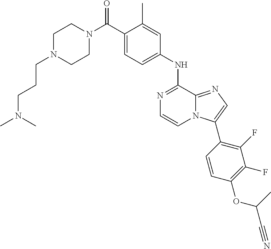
C(C1=CC=C(NC2=NC=CN3C2=NC=C3C2=C(F)C(F)=C(OC(C#N)C)C=C2)C=C1C)(=O)N1CCN(CCCN(C)C)CC1
